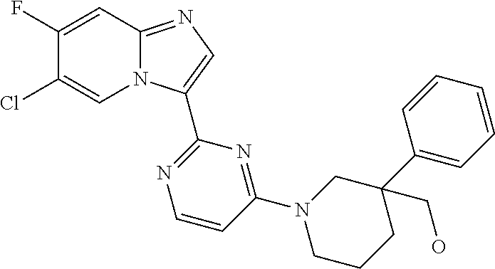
C12=NC=C(C3=NC=CC(N4CCCC(C5=CC=CC=C5)(CO)C4)=N3)N1C=C(Cl)C(F)=C2
